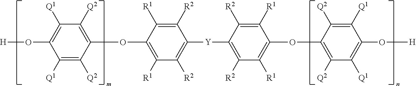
C1(O[H])=C([Q1])C([Q2])=C(OC2=C([R1])C([R2])=C([Y]C3=C([R2])C([R1])=C(OC4=C([Q2])C([Q1])=C(O[H])C([Q1])=C4[Q2])C([R1])=C3[R2])C([R2])=C2[R1])C([Q2])=C1[Q1]
